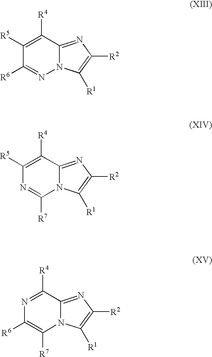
C1([R5])=C([R4])C2=NC([R2])=C([R1])N2N=C1[R6].C1([R5])=C([R4])C2=NC([R2])=C([R1])N2C([R7])=N1.N1=C([R4])C2=NC([R2])=C([R1])N2C([R7])=C1[R6]
